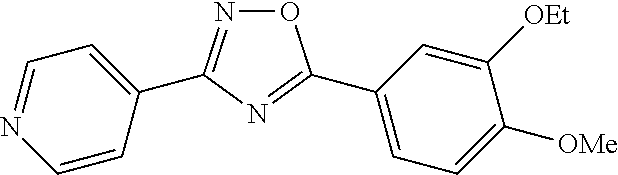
O1N=C(C2=CC=NC=C2)N=C1C1=CC=C([OMe])C([OEt])=C1
